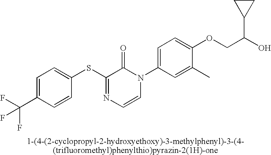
S(C1=NC=CN(C2=CC=C(OCC(O)C3CC3)C(C)=C2)C1=O)C1=CC=C(C(F)(F)F)C=C1
